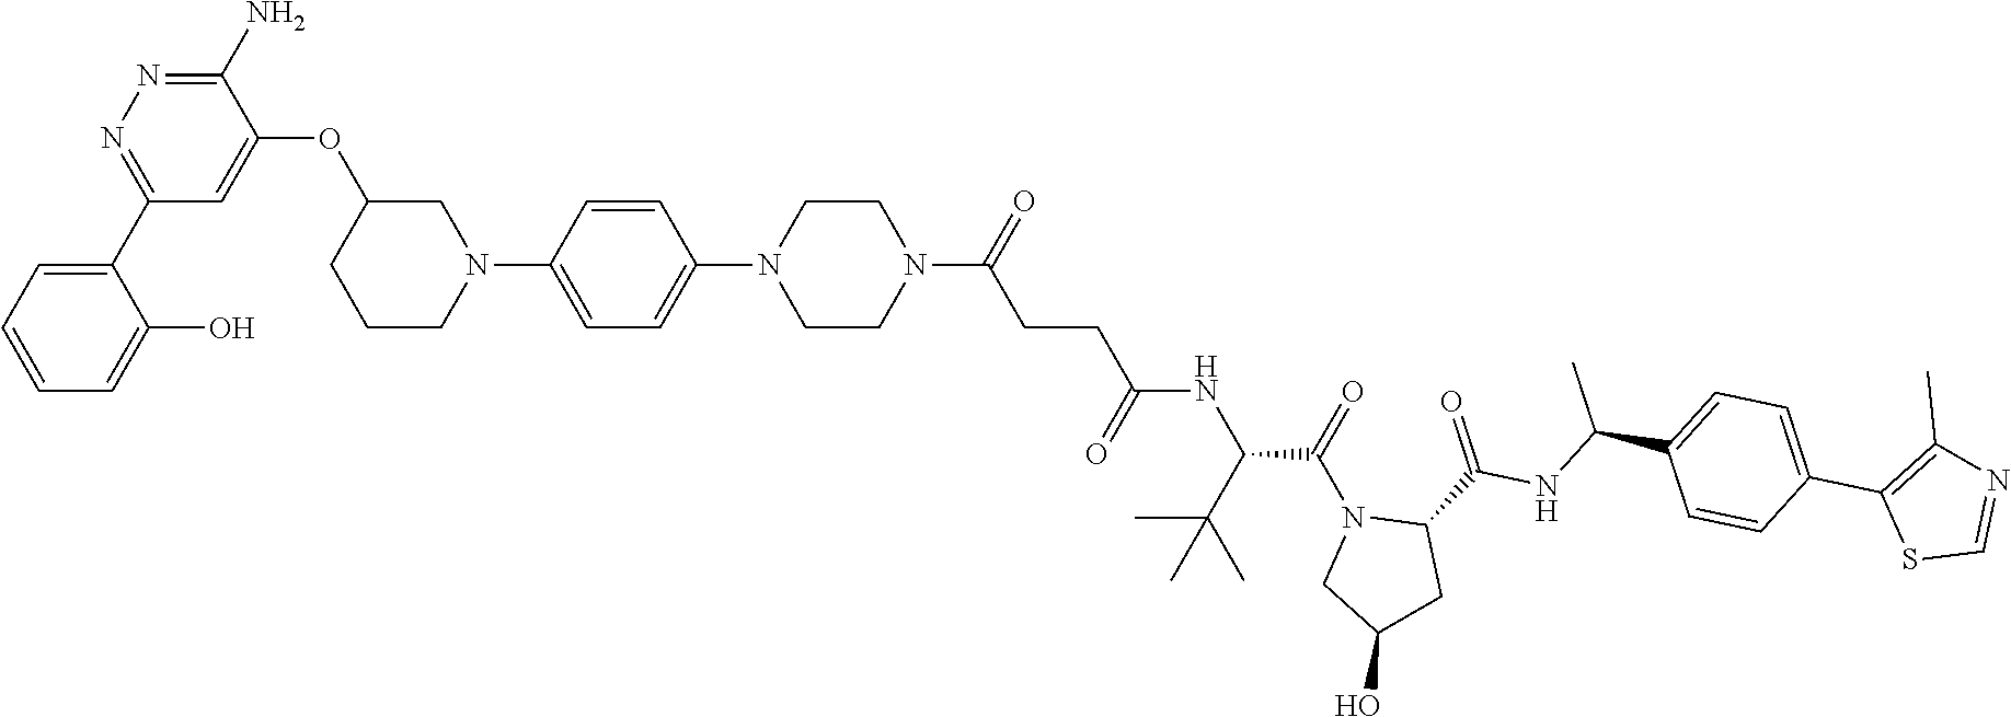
C1=CC=C(O)C(C2=NN=C(N)C(OC3CCCN(C4=CC=C(N5CCN(C(CCC(NC(C(N6CC(O)CC6C(NC(C6=CC=C(C7=C(C)N=CS7)C=C6)C)=O)=O)C(C)(C)C)=O)=O)CC5)C=C4)C3)=C2)=C1
